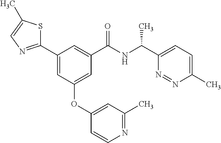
C1(C2=NC=C(C)S2)=CC(OC2=CC(C)=NC=C2)=CC(C(NC(C2=CC=C(C)N=N2)C)=O)=C1
